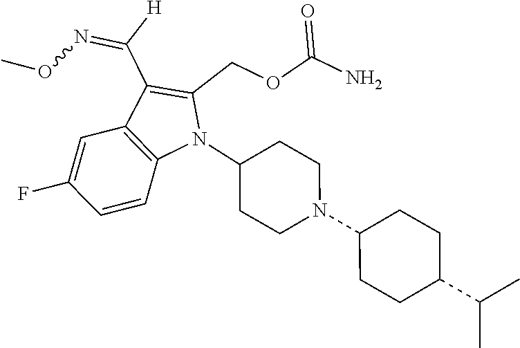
N1(C2CCN(C3CCC(C(C)C)CC3)CC2)C(COC(N)=O)=C(C([H])=NOC)C2=C1C=CC(F)=C2
